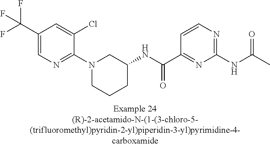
C1(C(F)(F)F)=CN=C(N2CCCC(NC(C3=NC(NC(C)=O)=NC=C3)=O)C2)C(Cl)=C1
